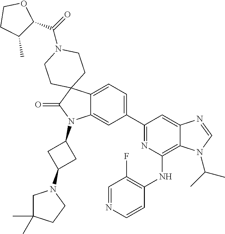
C12=CC=C(C3=NC(NC4=C(F)C=NC=C4)=C4C(=C3)N=CN4C(C)C)C=C1N(C1CC(N3CC(C)(C)CC3)C1)C(=O)C21CCN(C(=O)C2OCCC2C)CC1
